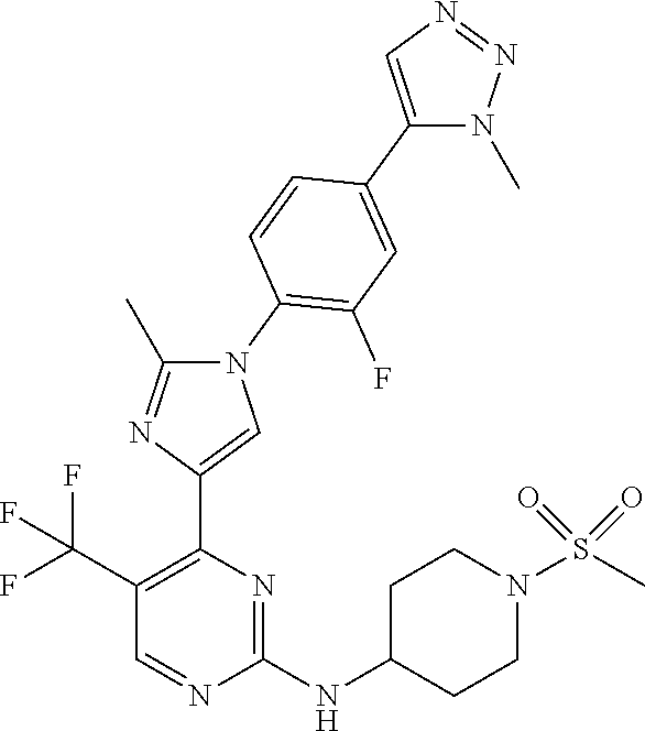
N1(C2=C(F)C=C(C3=CN=NN3C)C=C2)C(C)=NC(C2=C(C(F)(F)F)C=NC(NC3CCN(S(C)(=O)=O)CC3)=N2)=C1
